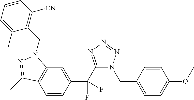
C1=CC(C(C2=NN=NN2CC2=CC=C(OC)C=C2)(F)F)=CC2=C1C(C)=NN2CC1=C([CN])C=CC=C1C
